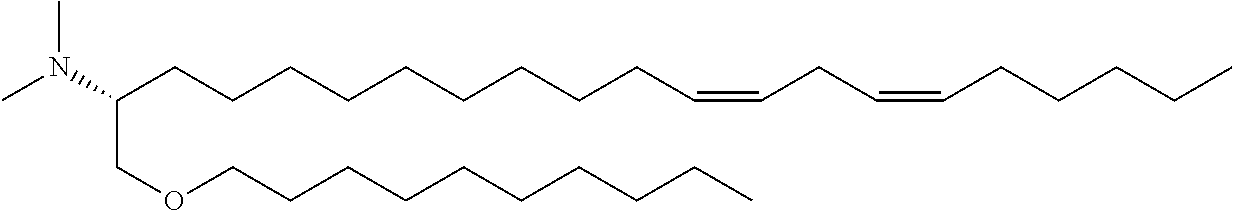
C(CCCCCCCCCC=CCC=CCCCCC)(N(C)C)COCCCCCCCCCC
